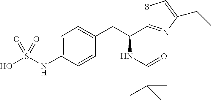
S1C(C(CC2=CC=C(NS(O)(=O)=O)C=C2)NC(=O)C(C)(C)C)=NC(CC)=C1
